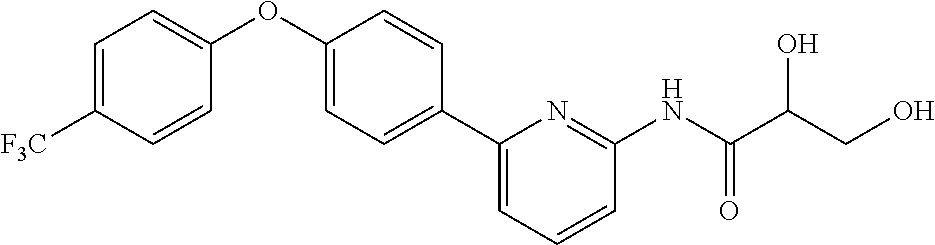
C1=C([F3C])C=CC(OC2=CC=C(C3=CC=CC(NC(C(CO)O)=O)=N3)C=C2)=C1
